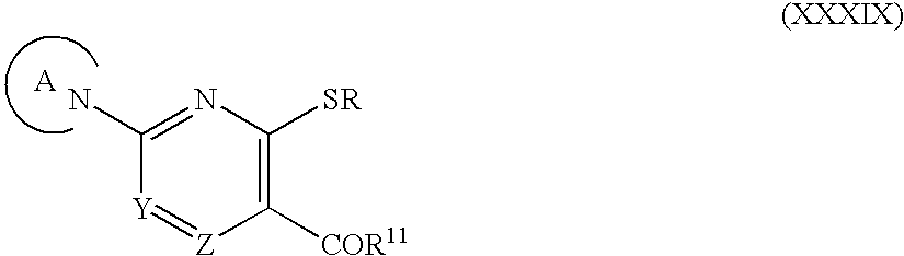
C1([COR11])=C([SR])N=C(N)[Y]=[Z]1.[A]
